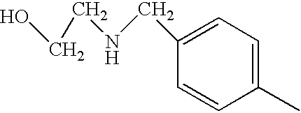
C1(C)=CC=C(CNCCO)C=C1
